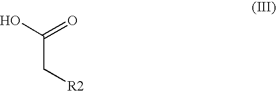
C(C[R2])(O)=O
